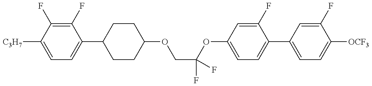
C1=C([C3H7])C(F)=C(F)C(C2CCC(OCC(OC3=CC=C(C4=CC=C([OCF3])C(F)=C4)C(F)=C3)(F)F)CC2)=C1
